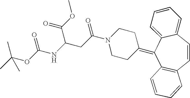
C12=C(C=CC3=CC=CC=C3C1=C1CCN(C(CC(NC(OC(C)(C)C)=O)C(OC)=O)=O)CC1)C=CC=C2
